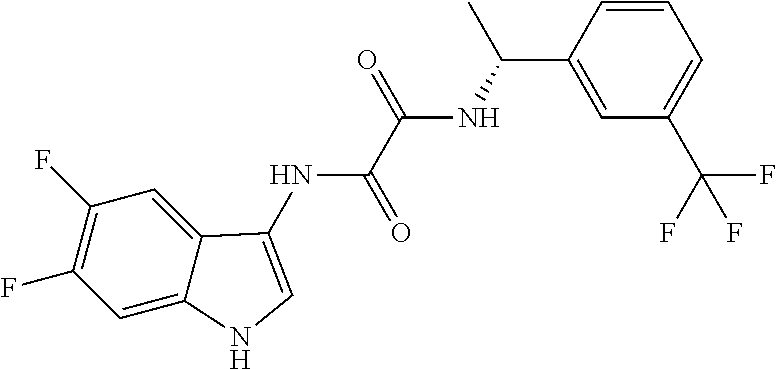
C1(F)=C(F)C=C2C(=C1)C(NC(C(NC(C)C1=CC(C(F)(F)F)=CC=C1)=O)=O)=CN2
